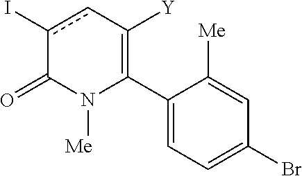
C1(C2=C([Y])cc(I)C(=O)N2[Me])=CC=C(Br)C=C1[Me]
